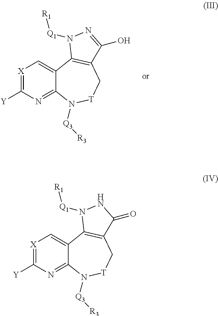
[X]1=C([Y])N=C2C(=C1)C1=C(C[T]N2[Q3][R3])C(=O)NN1[Q1][R1].[X]1=C([Y])N=C2C(=C1)C1=C(C[T]N2[Q3][R3])C(O)=NN1[Q1][R1]
